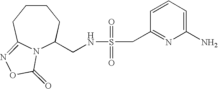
N12C(CNS(=O)(=O)CC3=NC(N)=CC=C3)CCCCC1=NOC2=O
